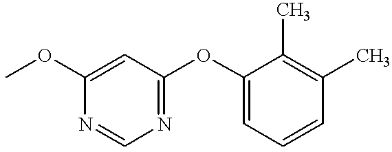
COC1=CC(OC2=CC=CC(C)=C2C)=NC=N1
